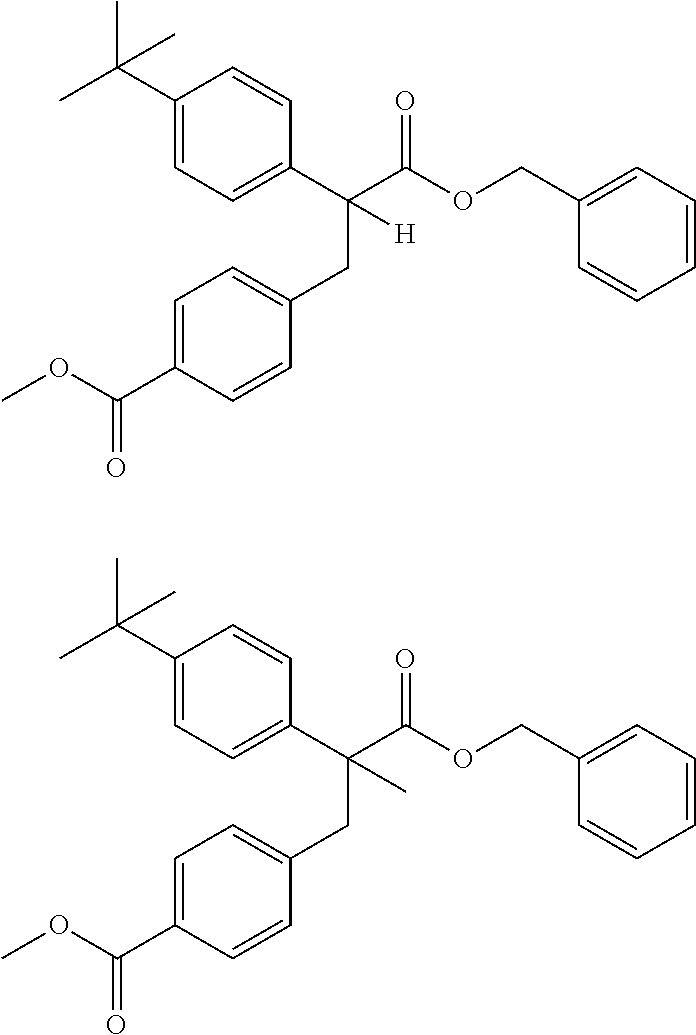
C(C)(C1=CC=C(C(C(OCC2=CC=CC=C2)=O)(CC2=CC=C(C(OC)=O)C=C2)[H])C=C1)(C)C.C(C)(C1=CC=C(C(C(OCC2=CC=CC=C2)=O)(CC2=CC=C(C(OC)=O)C=C2)C)C=C1)(C)C
